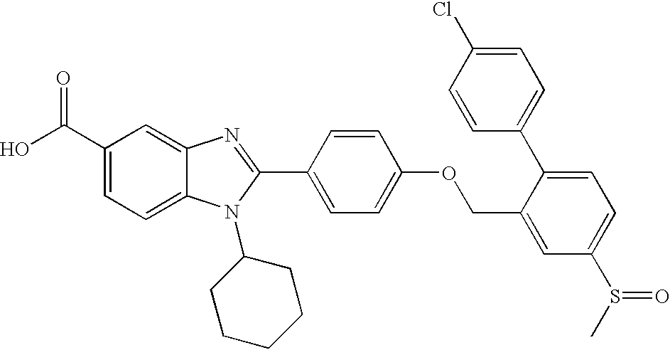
OC(C1=CC=C2C(=C1)N=C(C1=CC=C(OCC3=CC(S(C)=O)=CC=C3C3=CC=C(Cl)C=C3)C=C1)N2C1CCCCC1)=O
